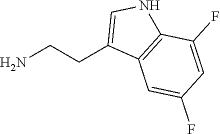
C1=C(CCN)C2=C(N1)C(F)=CC(F)=C2
